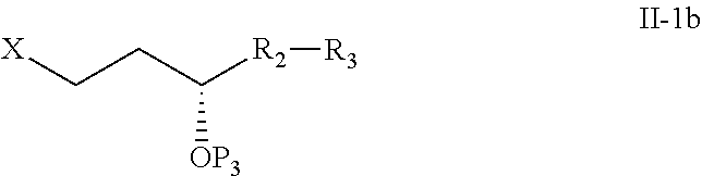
[X]CCC([R2][R3])[OP3]
